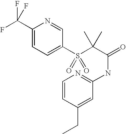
C1(C(F)(F)F)=CC=C(S(C(C(=O)NC2=NC=CC(CC)=C2)(C)C)(=O)=O)C=N1
